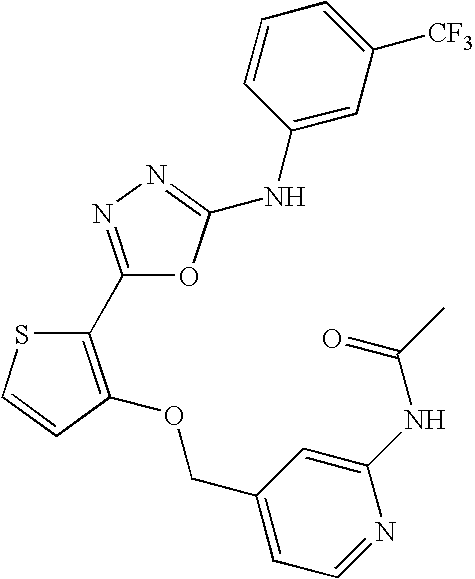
C1(C2=NN=C(NC3=CC([CF3])=CC=C3)O2)=C(OCC2=CC=NC(NC(C)=O)=C2)C=CS1
